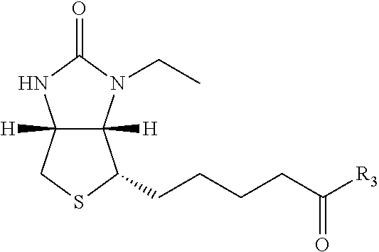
C12([H])C([H])(N(CC)C(=O)N1)C(CCCCC([R3])=O)SC2
